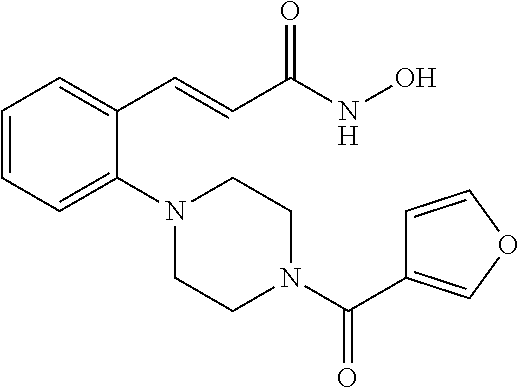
C1=CC=C(N2CCN(C(C3=COC=C3)=O)CC2)C(C=CC(NO)=O)=C1
